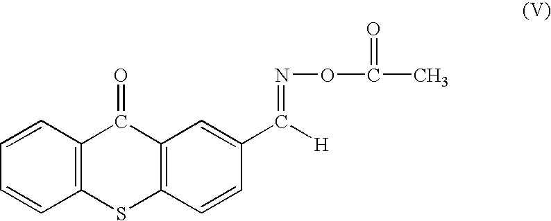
C12=C(C=CC=C1)C(=O)C1=C(S2)C=CC(C([H])=NOC(C)=O)=C1
